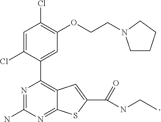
N1=C(N)N=C2C(=C1C1=CC(OCCN3CCCC3)=C(Cl)C=C1Cl)C=C(C(NCC)=O)S2
